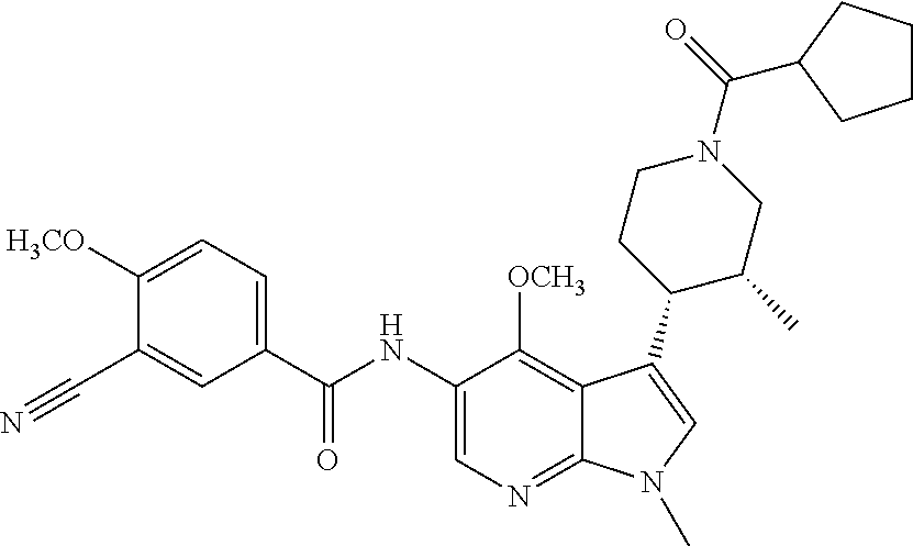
C1([H3CO])=CC=C(C(NC2=CN=C3C(=C2[OCH3])C(C2C(C)CN(C(=O)C4CCCC4)CC2)=CN3C)=O)C=C1C#N
